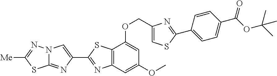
C12=C(C=C(OC)C=C1OCC1=CSC(C3=CC=C(C(OC(C)(C)C)=O)C=C3)=N1)N=C(C1=CN3C(=N1)SC([Me])=N3)S2
